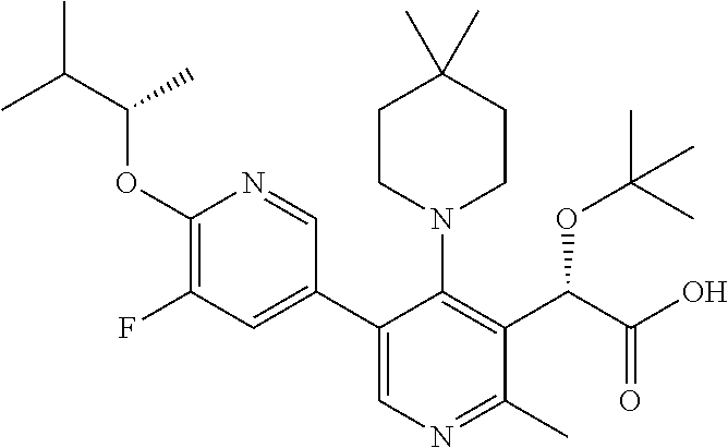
O(C1=C(F)C=C(C2=CN=C(C)C(C(C(=O)O)OC(C)(C)C)=C2N2CCC(C)(C)CC2)C=N1)C(C(C)C)C
